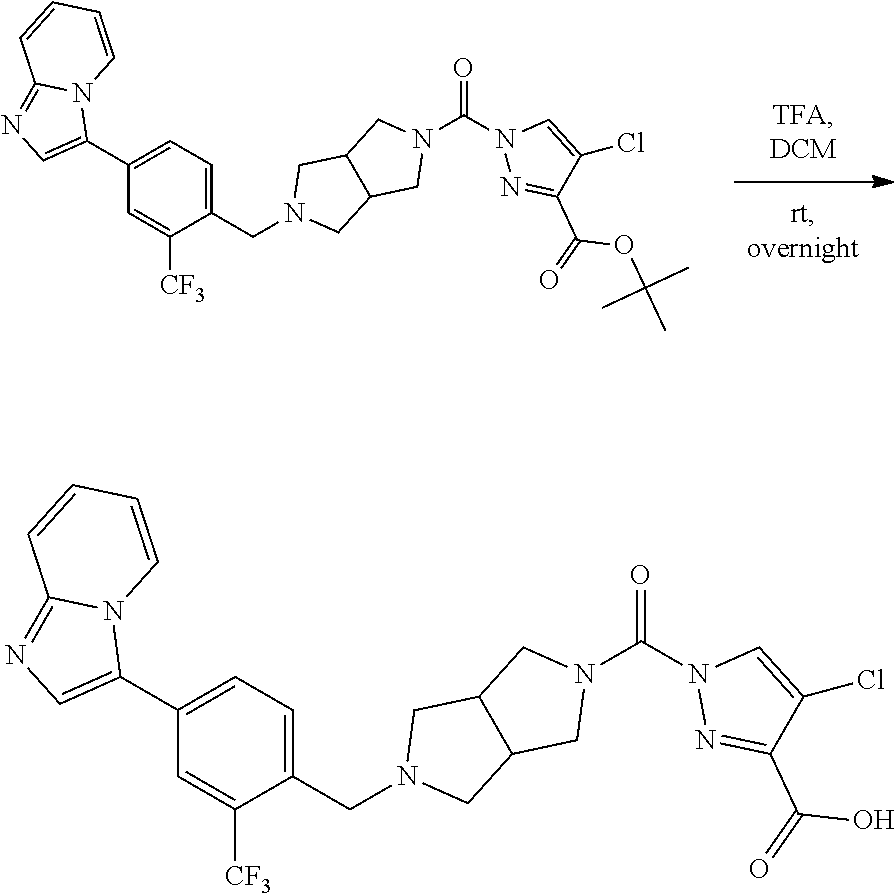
C1(C2=CC=C(CN3CC4CN(C(N5N=C(C(=O)OC(C)(C)C)C(Cl)=C5)=O)CC4C3)C([CF3])=C2)=CN=C2N1C=CC=C2.C1(C2=CC=C(CN3CC4CN(C(N5N=C(C(=O)O)C(Cl)=C5)=O)CC4C3)C([CF3])=C2)=CN=C2N1C=CC=C2
